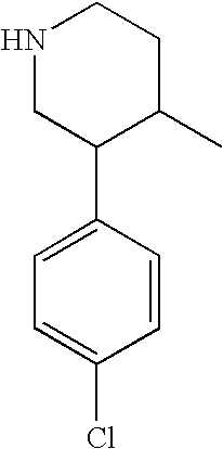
C1(C2=CC=C(Cl)C=C2)C(C)CCNC1
